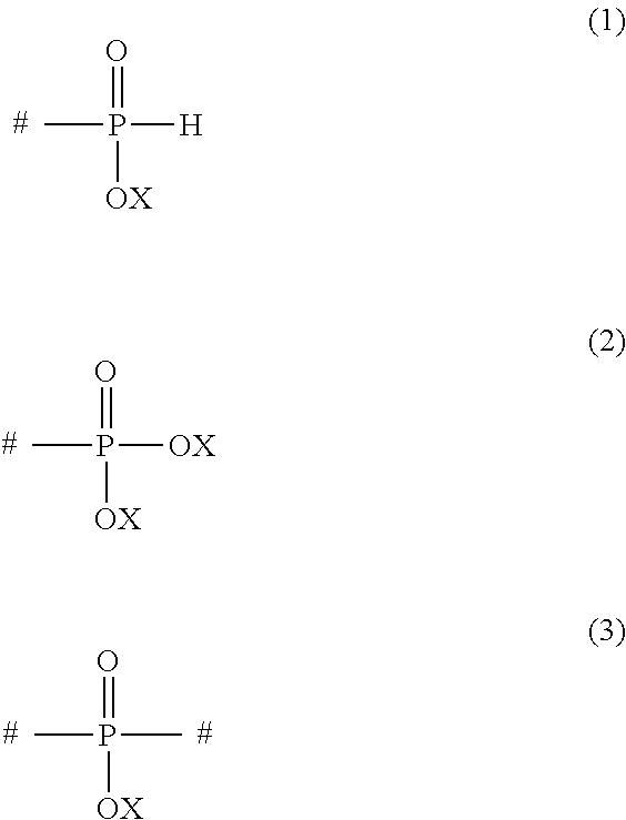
CP(=O)([H])[OX].CP(=O)([OX])[OX].CP(=O)(C)[OX]
